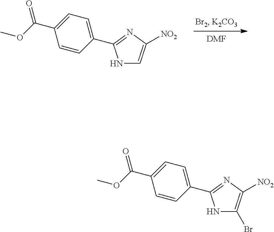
[DMF].N1C=C([NO2])N=C1C1=CC=C(C(OC)=O)C=C1.N1C(Br)=C([NO2])N=C1C1=CC=C(C(OC)=O)C=C1
